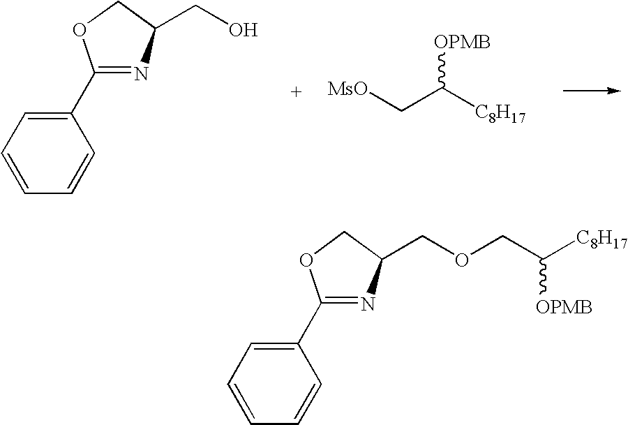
[MsO]CC([C8H17])[OPMB].C1=CC(C2=NC(CO)CO2)=CC=C1.C1=CC(C2=NC(COCC([C8H17])[OPMB])CO2)=CC=C1
